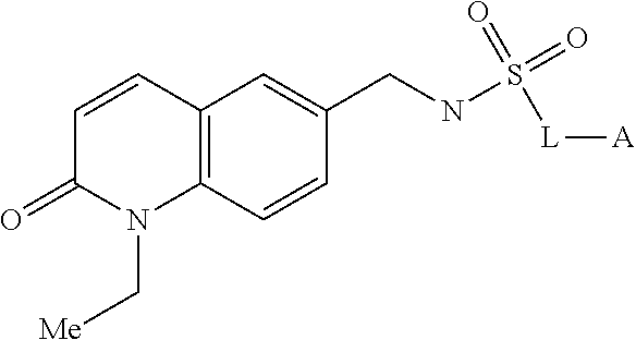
C1=CC2=C(N(C[Me])C1=O)C=CC(CNS(=O)(=O)[L][A])=C2
